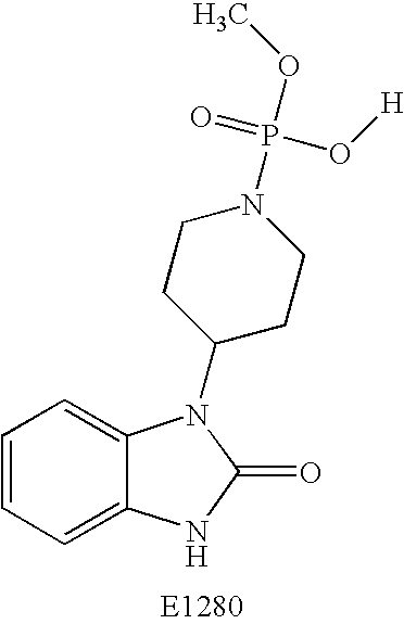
C1=CC=C2C(=C1)N(C1CCN(P(OC)(=O)O[H])CC1)C(=O)N2
